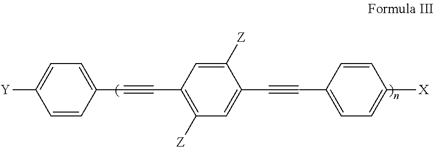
C1([Y])=CC=C(C#CC2=C([Z])C=C(C#CC3=CC=C([X])C=C3)C([Z])=C2)C=C1
